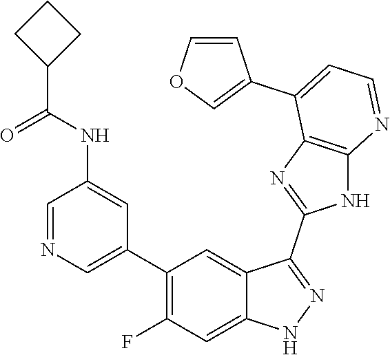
C1=NC=C(C2=C(F)C=C3C(=C2)C(C2=NC4=C(N2)N=CC=C4C2=COC=C2)=NN3)C=C1NC(=O)C1CCC1
